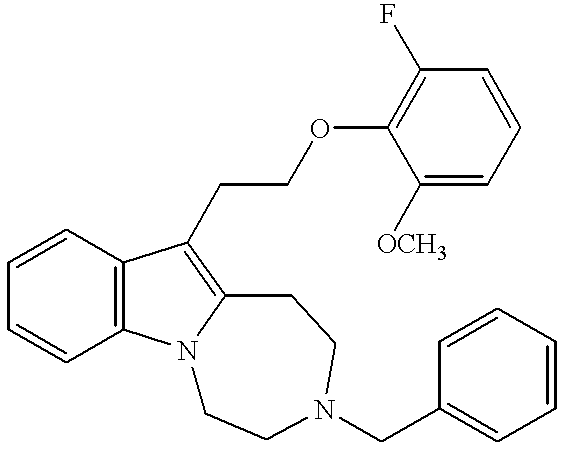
C1=CC2=C(C=C1)N1C(=C2CCOC2=C(F)C=CC=C2[OCH3])CCN(CC2=CC=CC=C2)CC1
